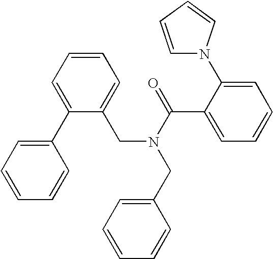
C1(C2=CC=CC=C2)=CC=CC=C1CN(C(C1=CC=CC=C1N1C=CC=C1)=O)CC1=CC=CC=C1
